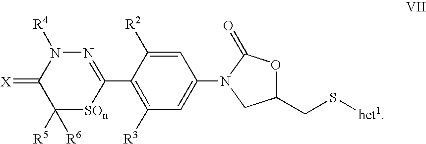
N1=C(C2=C([R3])C=C(N3C(=O)OC(CS[het1])C3)C=C2[R2])[SOn]C([R5])([R6])C(=[X])N1[R4]
